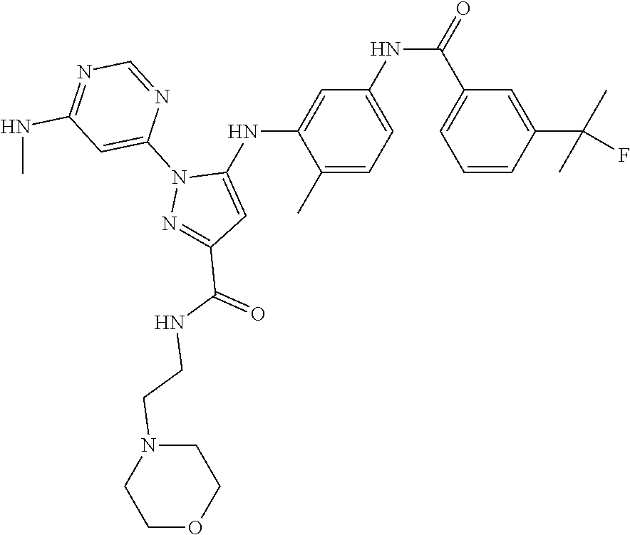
C1(C)=CC=C(NC(=O)C2=CC=CC(C(C)(F)C)=C2)C=C1NC1=CC(C(NCCN2CCOCC2)=O)=NN1C1=CC(NC)=NC=N1
